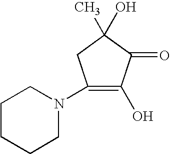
C1(O)=C(N2CCCCC2)CC(C)(O)C1=O
